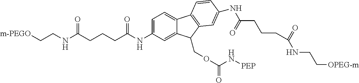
C1(NC(CCCC(NCC[m-PEGO])=O)=O)=CC=C2C(=C1)C(COC(=O)N[PEP])C1=C2C=CC(NC(CCCC(=O)NCC[OPEG-m])=O)=C1
